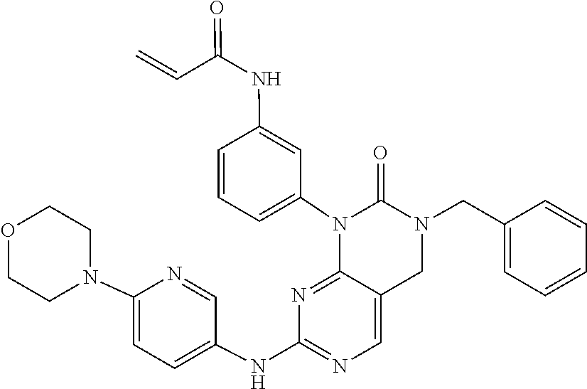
O1CCN(C2=CC=C(NC3=NC=C4C(=N3)N(C3=CC=CC(NC(C=C)=O)=C3)C(=O)N(CC3=CC=CC=C3)C4)C=N2)CC1
